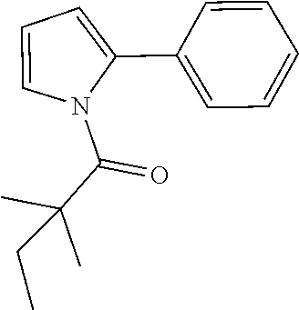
C1=CC=CC(C2=CC=CN2C(=O)C(C)(C)CC)=C1
